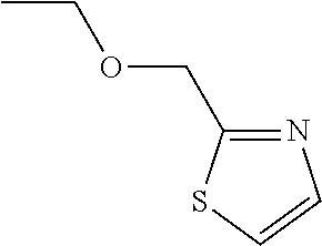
CCOCC1=NC=CS1
